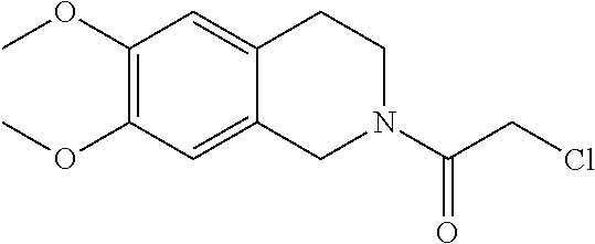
C1(OC)=C(OC)C=C2C(=C1)CCN(C(CCl)=O)C2
